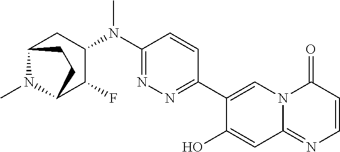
C1(N(C2=NN=C(C3=CN4C(=NC=CC4=O)C=C3O)C=C2)C)CC2N(C)C(C1F)CC2
